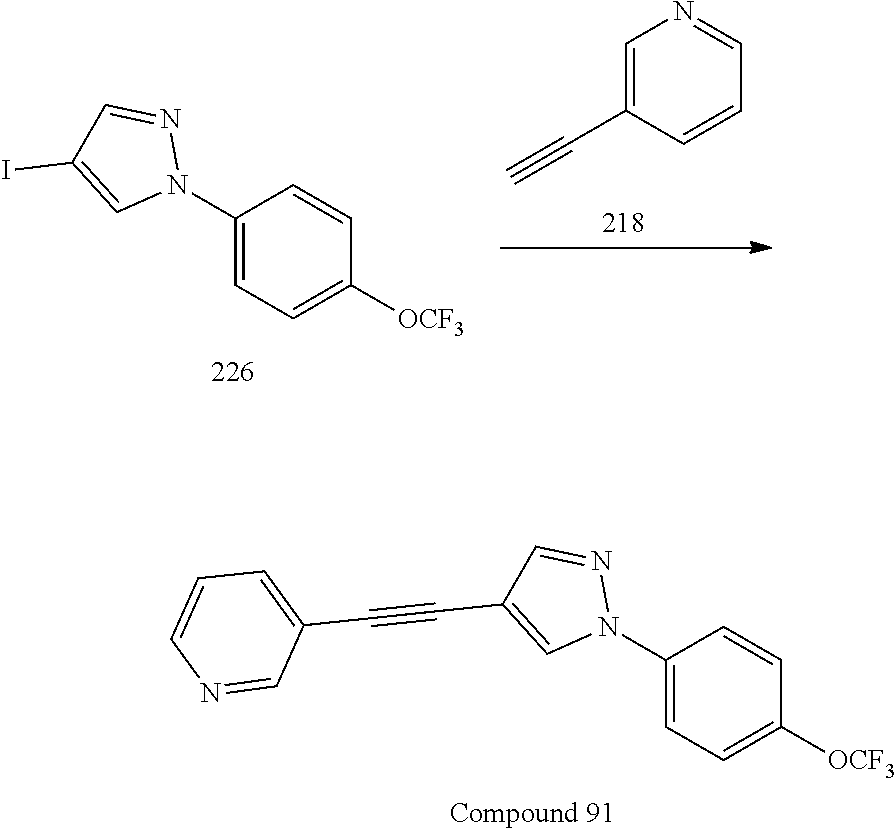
C1(N2N=CC(C#CC3=CC=CN=C3)=C2)=CC=C([OCF3])C=C1.C1(N2N=CC(I)=C2)=CC=C([OCF3])C=C1.C1=C(C#C)C=CC=N1
